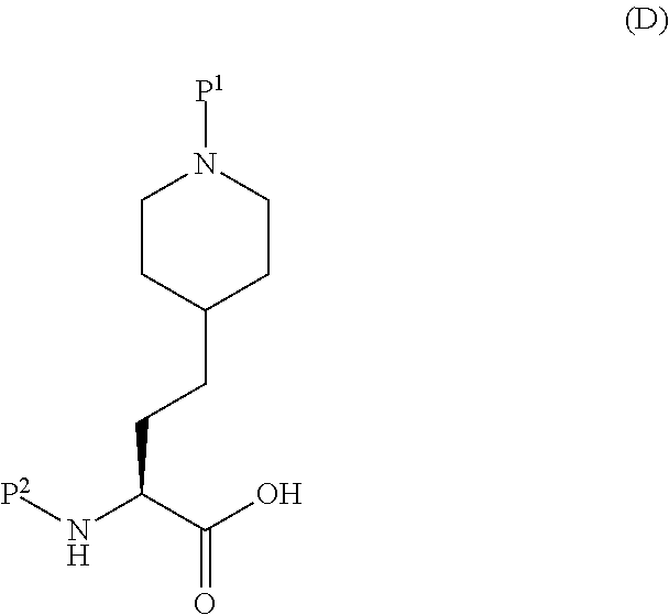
[P2]NC(C(O)=O)CCC1CCN([P1])CC1
